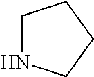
C1NCCC1
